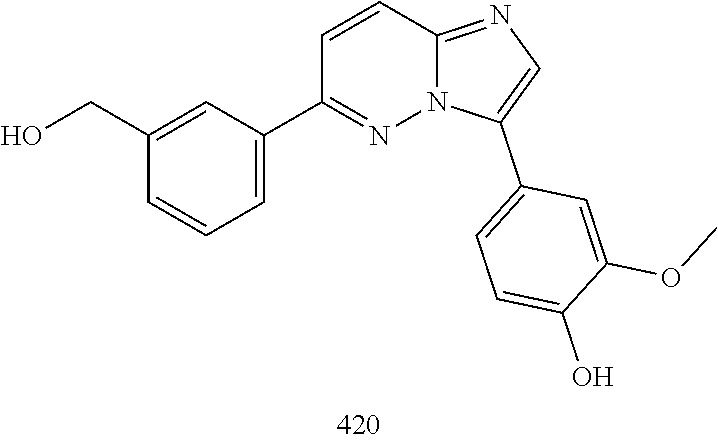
C12=NC=C(C3=CC=C(O)C(OC)=C3)N1N=C(C1=CC=CC(CO)=C1)C=C2
